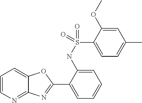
C1=CN=C2C(=C1)OC(C1=CC=CC=C1NS(C1=CC=C(C)C=C1OC)(=O)=O)=N2
